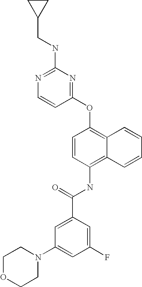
N1=C(NCC2CC2)N=C(OC2=C3C(=C(NC(C4=CC(N5CCOCC5)=CC(F)=C4)=O)C=C2)C=CC=C3)C=C1
